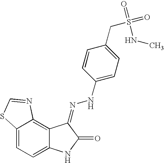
C12=CC=C3C(=C1N=CS2)C(=NNC1=CC=C(CS(=O)(=O)NC)C=C1)C(=O)N3
